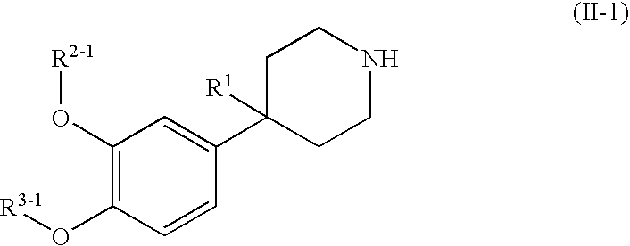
C1(O[R2-1])=C(O[R3-1])C=CC(C2([R1])CCNCC2)=C1
